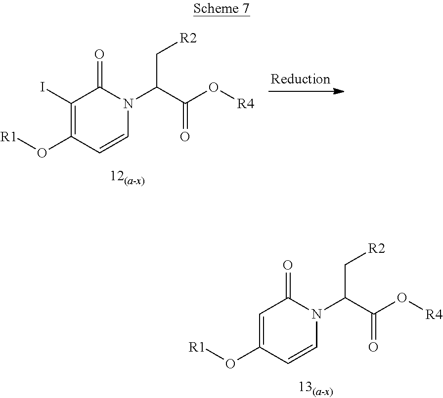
O=C(C(C[R2])N1C=CC(O[R1])=CC1=O)O[R4].O=C(C(C[R2])N1C=CC(O[R1])=C(I)C1=O)O[R4]
